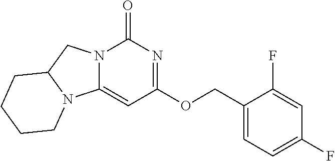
N12C(CN3C1=CC(OCC1=CC=C(F)C=C1F)=NC3=O)CCCC2
